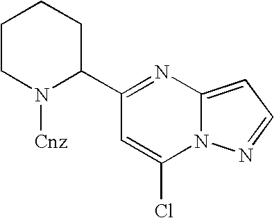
C1(C2CCCCN2[Cnz])=NC2=CC=NN2C(Cl)=C1
